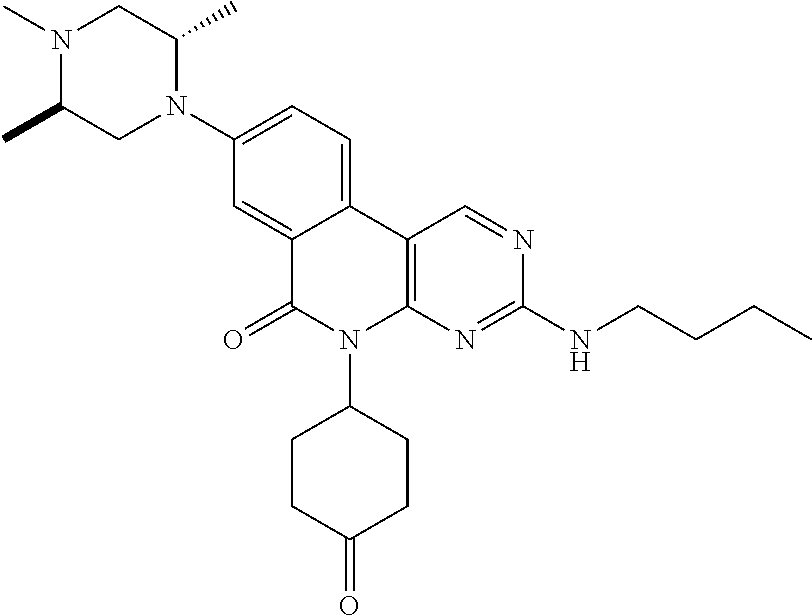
N1(C)C(C)CN(C2=CC=C3C(=C2)C(=O)N(C2CCC(=O)CC2)C2=C3C=NC(NCCCC)=N2)C(C)C1
